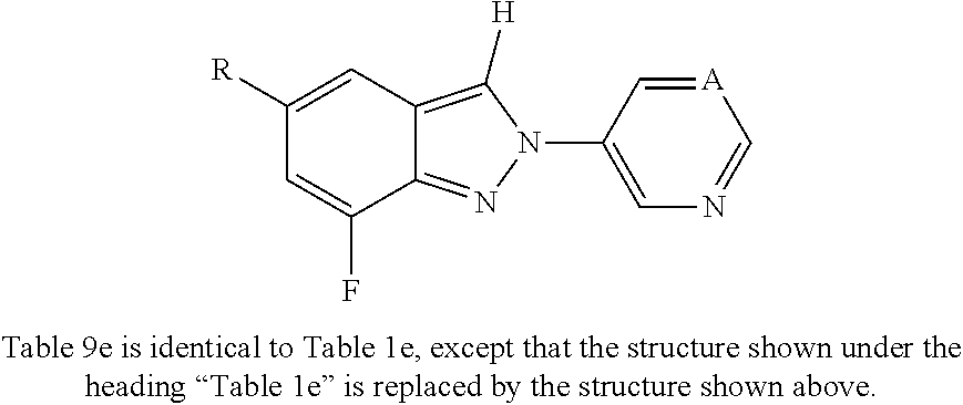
C1([R])=CC2=C([H])N(C3=CN=C[A]=C3)N=C2C(F)=C1
